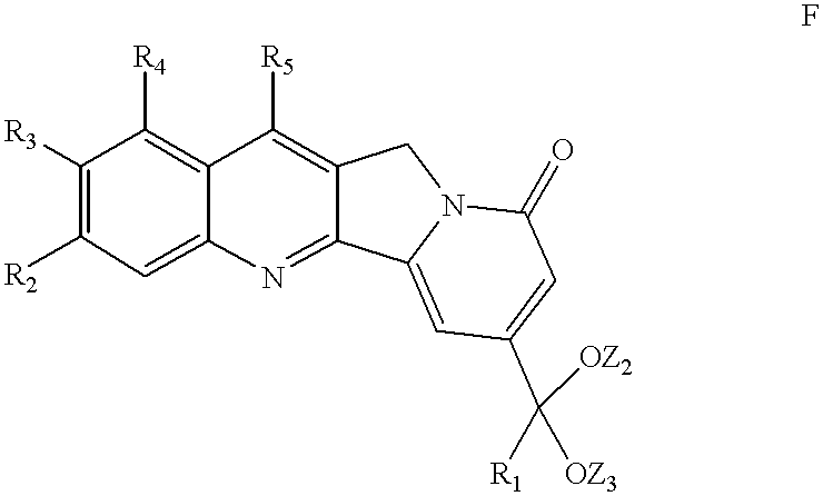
C1N2C(=O)C=C(C([R1])([OZ3])[OZ2])C=C2C2=NC3=CC([R2])=C([R3])C([R4])=C3C([R5])=C12
